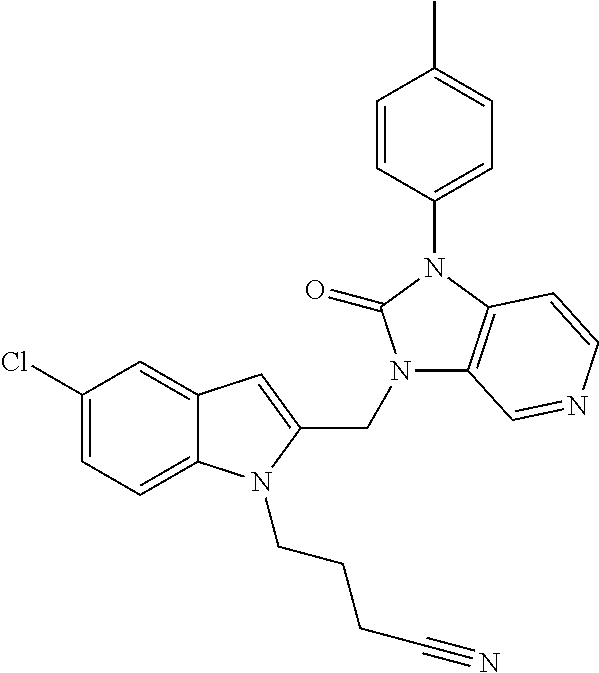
C12=CC(Cl)=CC=C1N(CCCC#N)C(CN1C3=C(N(C4=CC=C(C)C=C4)C1=O)C=CN=C3)=C2
